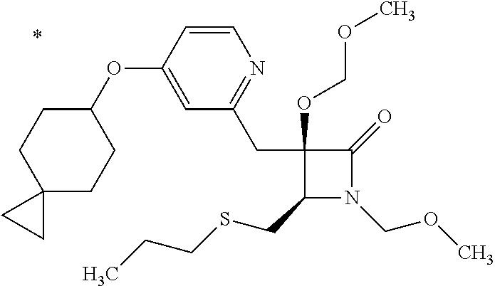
C1(CC2=NC=CC(OC3CCC4(CC3)CC4)=C2)(OCOC)C(CSCCC)N(COC)C1=O
